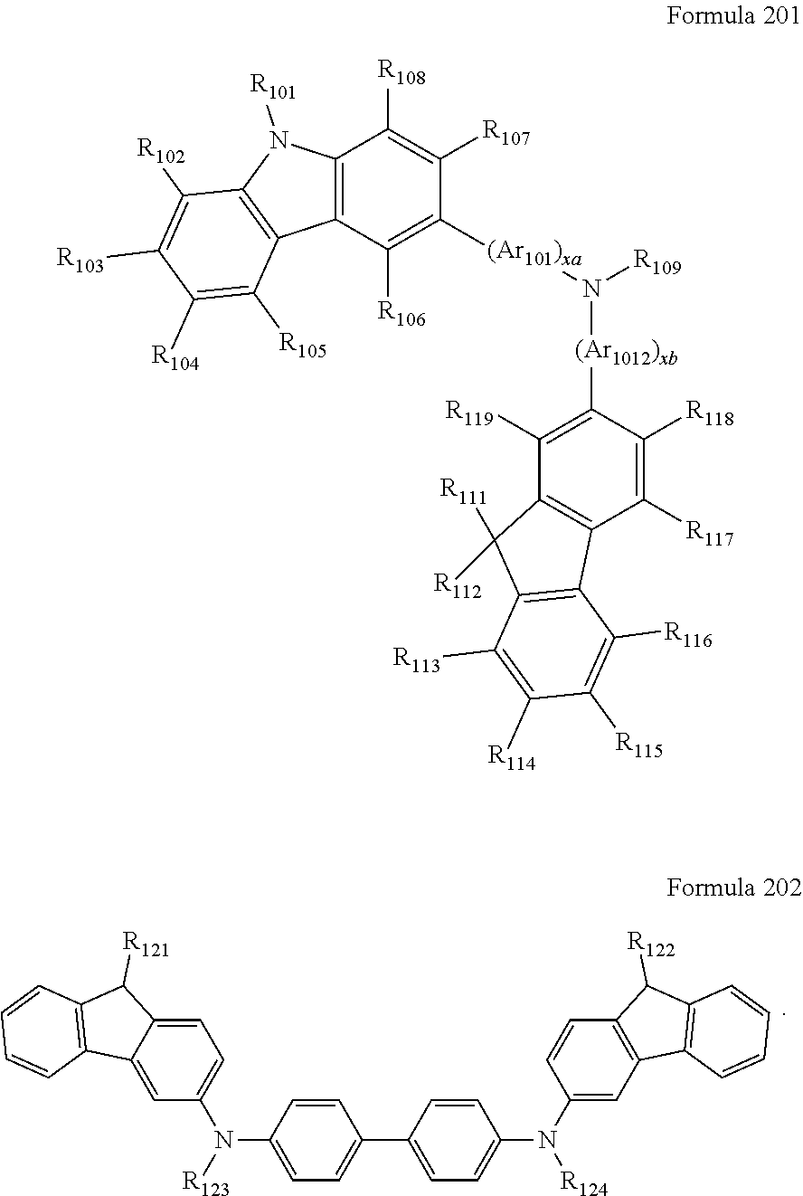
C1=CC(N([R123])C2=CC=C3C(=C2)C2=C(C3[R121])C=CC=C2)=CC=C1C1=CC=C(N([R124])C2=CC3=C(C=C2)C([R122])C2=C3C=CC=C2)C=C1.C12=C(C([R106])=C([(Ar101)xa]N([R109])[(Ar1012)xb]C3=C([R119])C4=C(C([R117])=C3[R118])C3=C(C4([R111])[R112])C([R113])=C([R114])C([R115])=C3[R116])C([R107])=C1[R108])C1=C(N2[R101])C([R102])=C([R103])C([R104])=C1[R105]
